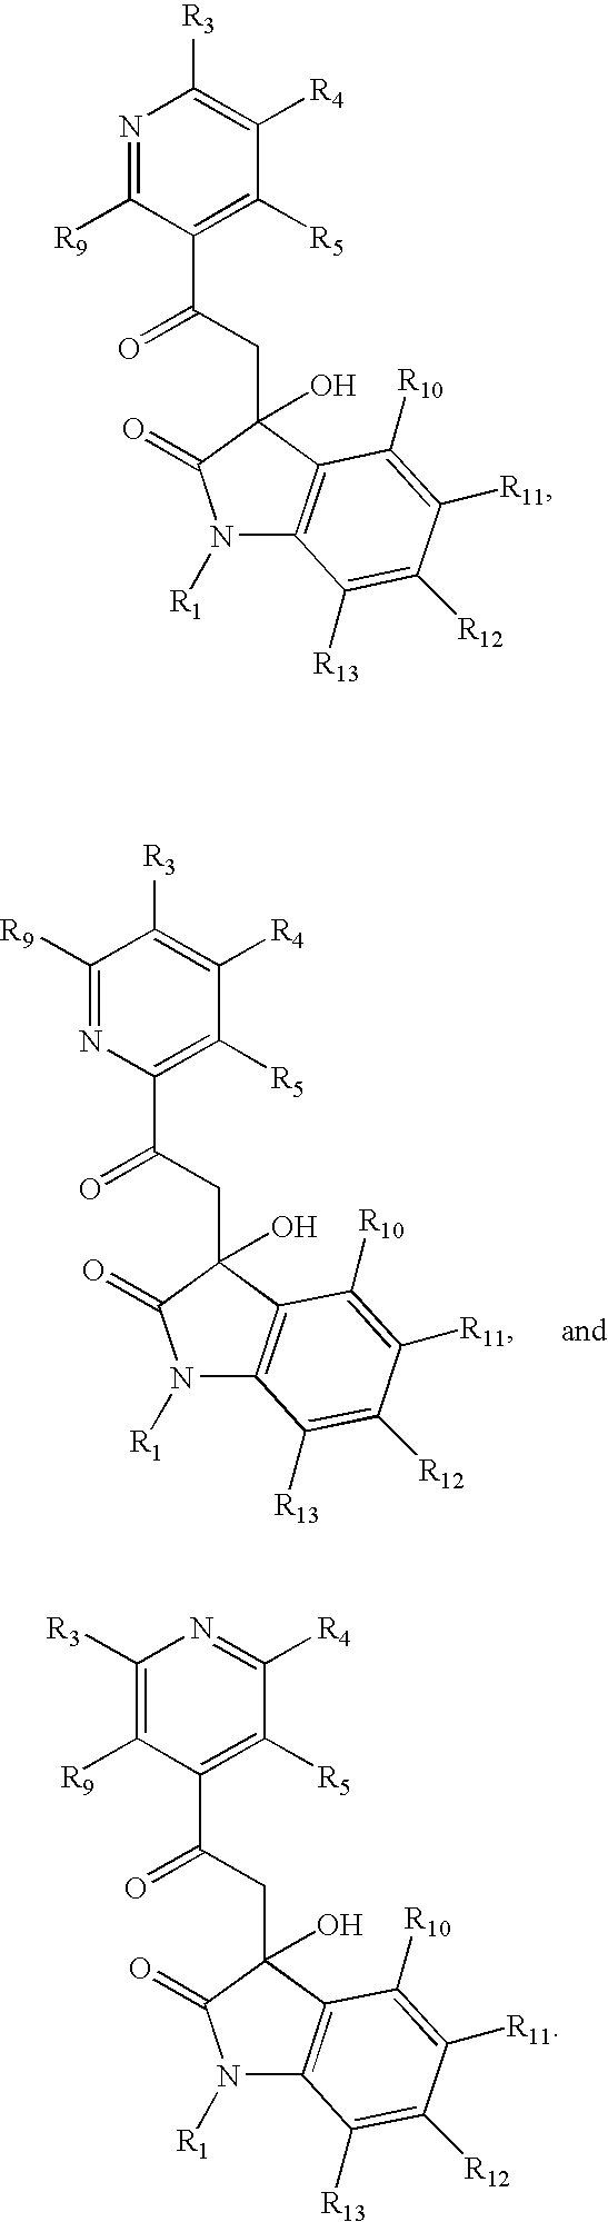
C1([R9])=NC(C(CC2(O)C3=C(N([R1])C2=O)C([R13])=C([R12])C([R11])=C3[R10])=O)=C([R5])C([R4])=C1[R3].N1=C([R9])C(C(CC2(O)C3=C(N([R1])C2=O)C([R13])=C([R12])C([R11])=C3[R10])=O)=C([R5])C([R4])=C1[R3].C1([R3])=C([R9])C(C(CC2(O)C3=C(N([R1])C2=O)C([R13])=C([R12])C([R11])=C3[R10])=O)=C([R5])C([R4])=N1
